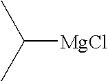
CC(C)[MgCl]
